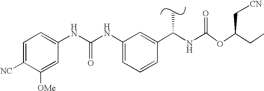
C1=C([NC])C([OMe])=CC(NC(NC2=CC=CC(C(NC(OC(CC)C[CN])=O)C)=C2)=O)=C1
